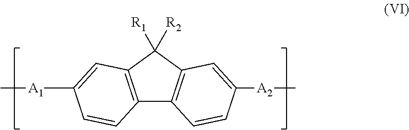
C12=C(C([R2])([R1])C3=C1C=CC([A2]C)=C3)C=C([A1]C)C=C2
